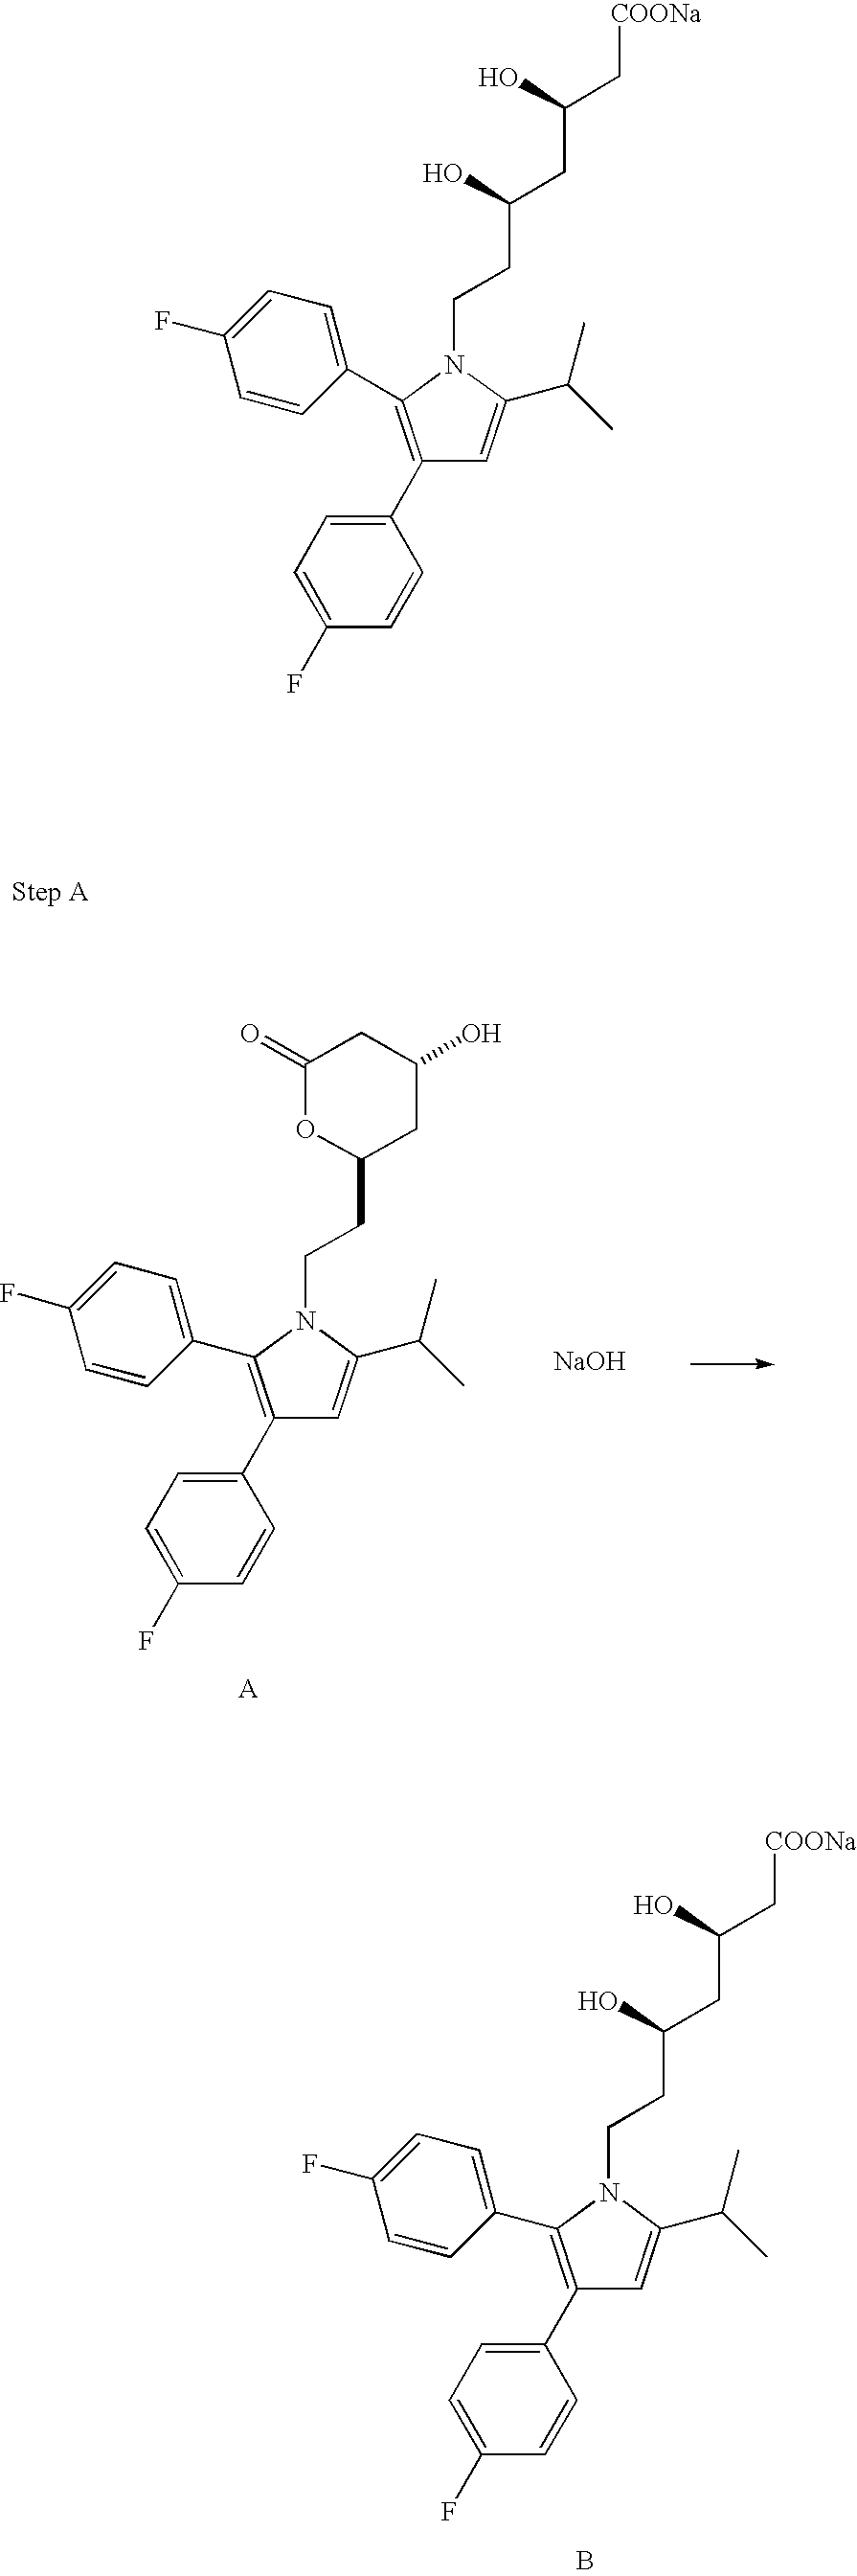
[A].C1(C2=CC=C(F)C=C2)=C(C2=CC=C(F)C=C2)N(CCC2CC(O)CC(=O)O2)C(C(C)C)=C1.[NaOH].B.C1(C2=CC=C(F)C=C2)=C(C2=CC=C(F)C=C2)N(CCC(CC(C[COONa])O)O)C(C(C)C)=C1.C1(C2=CC=C(F)C=C2)=C(C2=CC=C(F)C=C2)N(CCC(CC(C[COONa])O)O)C(C(C)C)=C1
